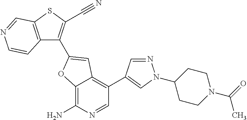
C12=C(N)N=CC(C3=CN(C4CCN(C(=O)C)CC4)N=C3)=C1C=C(C1=C(C#N)SC3=C1C=CN=C3)O2
